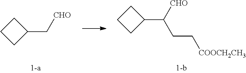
[CHO]CC1CCC1.[CHO]C(CC[COOCH2CH3])C1CCC1
